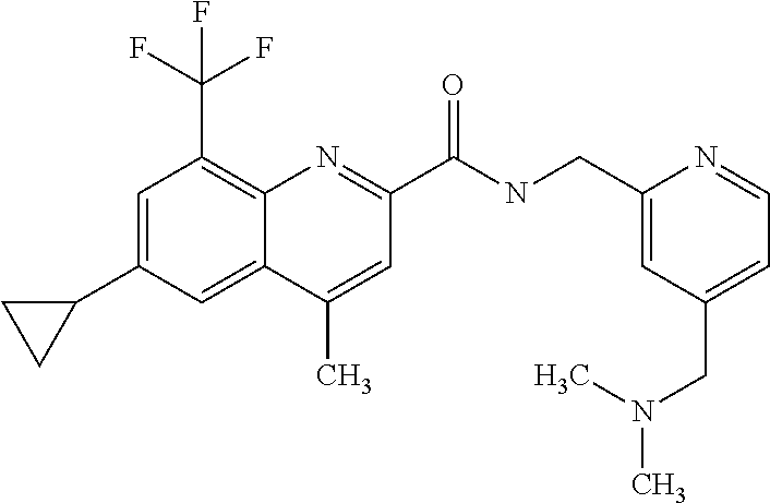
C1(C)=CC(C(NCC2=CC(CN(C)C)=CC=N2)=O)=NC2=C(C(F)(F)F)C=C(C3CC3)C=C12
